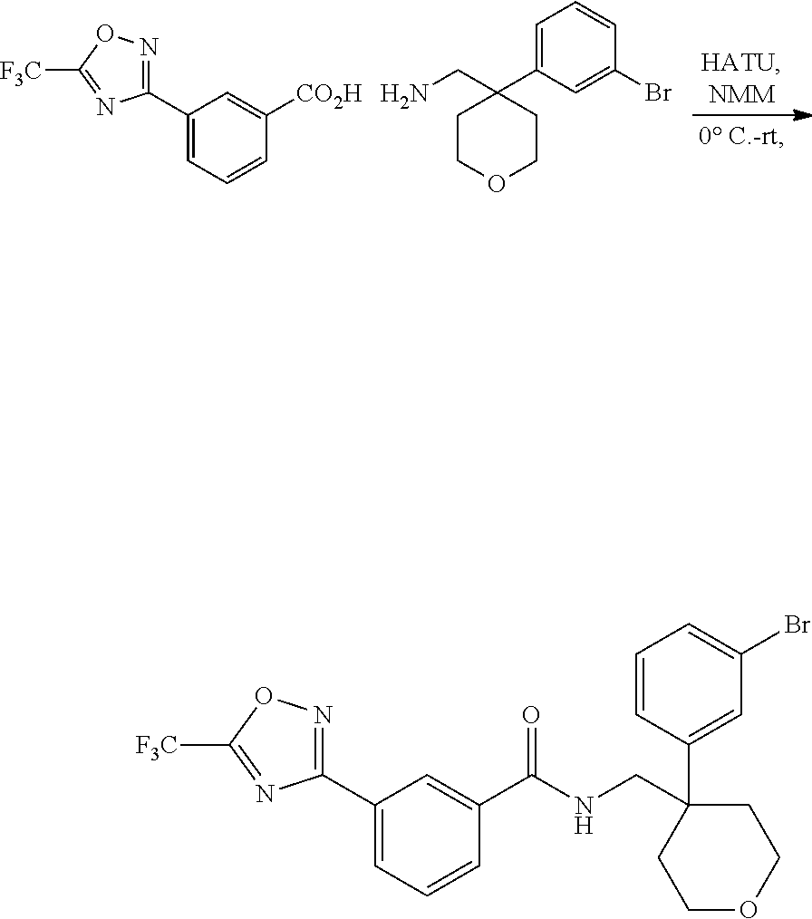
C1COCCC1(CN)C1=CC=CC(Br)=C1.C1(C2=NOC([F3C])=N2)=CC=CC([CO2H])=C1.C1(C2=NOC([F3C])=N2)=CC=CC(C(NCC2(C3=CC(Br)=CC=C3)CCOCC2)=O)=C1
